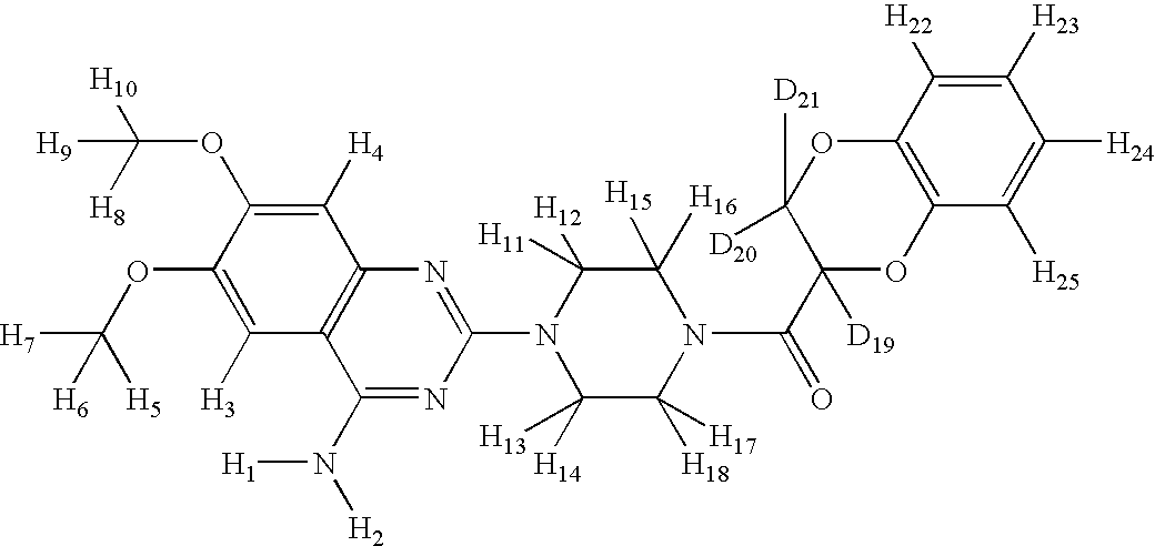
C1([H23])=C([H22])C2=C(C([H25])=C1[H24])OC(C(N1C([H15])([H16])C([H11])([H12])N(C3=NC4=C(C(N([H2])[H1])=N3)C([H3])=C(OC([H7])([H5])[H6])C(OC([H10])([H8])[H9])=C4[H4])C([H14])([H13])C1([H18])[H17])=O)([D19])C([D20])([D21])O2
